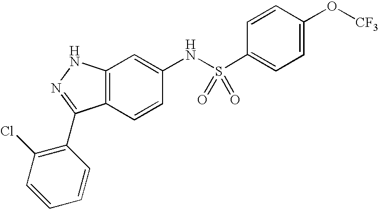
C12=C(C=CC(NS(C3=CC=C(O[CF3])C=C3)(=O)=O)=C1)C(C1=C(Cl)C=CC=C1)=NN2
